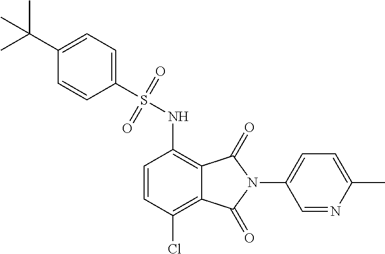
C1(S(NC2=C3C(=C(Cl)C=C2)C(=O)N(C2=CC=C(C)N=C2)C3=O)(=O)=O)=CC=C(C(C)(C)C)C=C1
